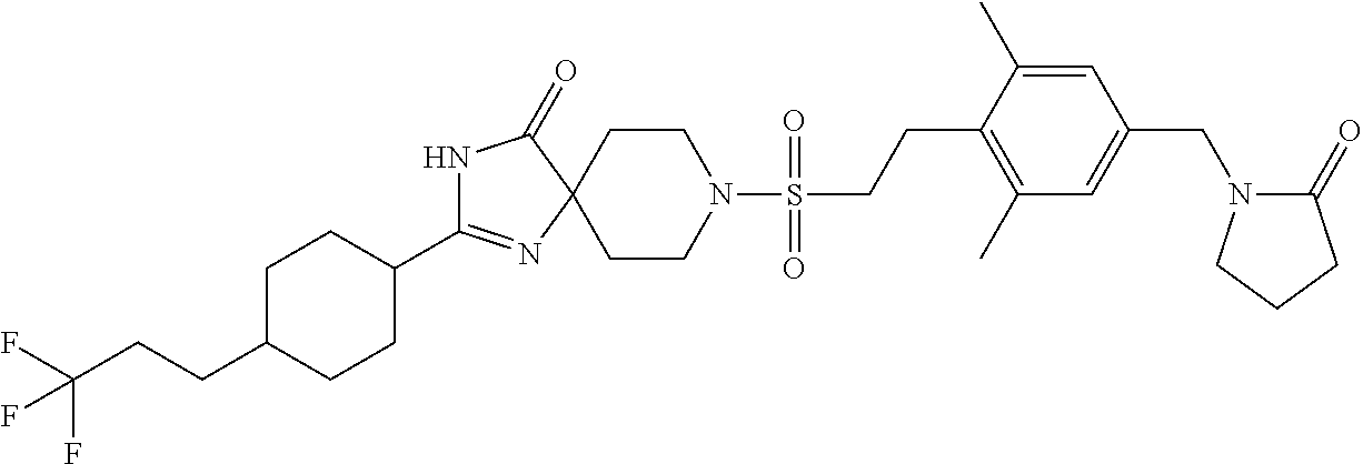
N1C(C2CCC(CCC(F)(F)F)CC2)=NC2(C1=O)CCN(S(CCC1=C(C)C=C(CN3C(=O)CCC3)C=C1C)(=O)=O)CC2
